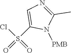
ClS(=O)(=O)C1=CN=C(C)N1[PMB]
